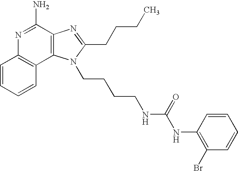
C1=CC=CC2=C1N=C(N)C1=C2N(CCCCNC(NC2=C(Br)C=CC=C2)=O)C(CCCC)=N1
